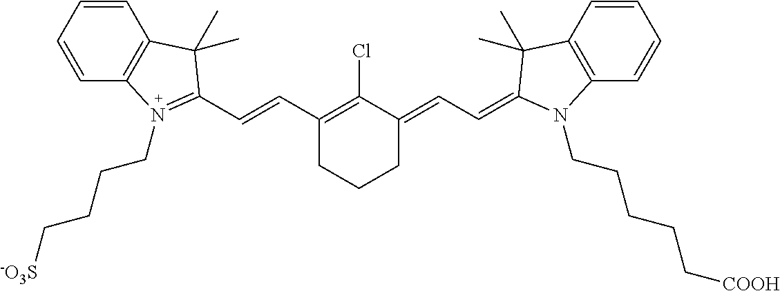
C1(C=CC2=N(CCCC[-O3S])C3=C(C=CC=C3)C2(C)C)=C(Cl)C(=CC=C2C(C)(C)C3=C(C=CC=C3)N2CCCCC[COOH])CCC1
